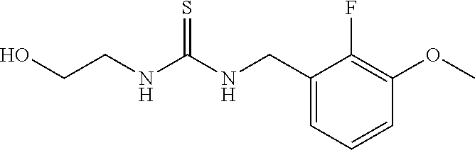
C1(CNC(NCCO)=S)=CC=CC(OC)=C1F
